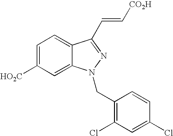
C1=C([HO2C])C=C2C(=C1)C(C=C[CO2H])=NN2CC1=C(Cl)C=C(Cl)C=C1
